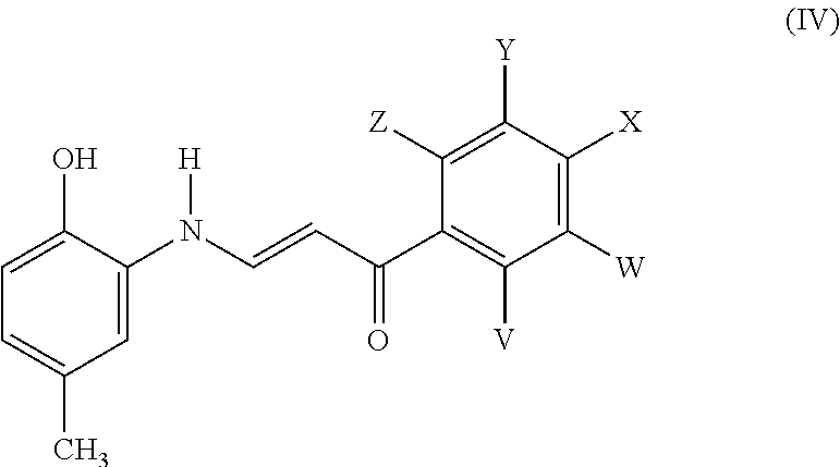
C1=C(N(C=CC(C2=C([V])C([W])=C([X])C([Y])=C2[Z])=O)[H])C(O)=CC=C1C
